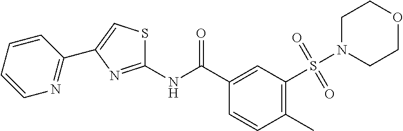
C1N(S(C2=C(C)C=CC(C(NC3=NC(C4=NC=CC=C4)=CS3)=O)=C2)(=O)=O)CCOC1
